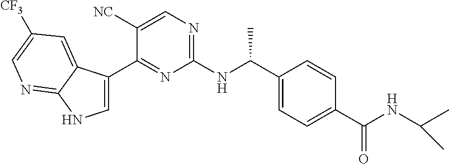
C1(C(NC2=NC=C([NC])C(C3=CNC4=NC=C([CF3])C=C34)=N2)C)=CC=C(C(NC(C)C)=O)C=C1
